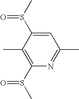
C1(C)=C(S(C)=O)N=C(C)C=C1S(C)=O
